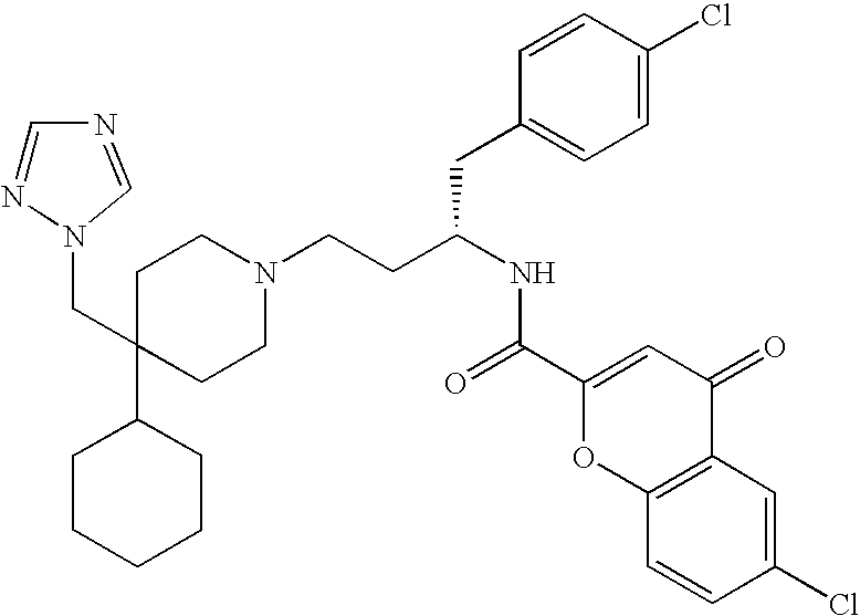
C1CCCCC1C1(CN2N=CN=C2)CCN(CCC(NC(=O)C2=CC(=O)C3=C(O2)C=CC(Cl)=C3)CC2=CC=C(Cl)C=C2)CC1
